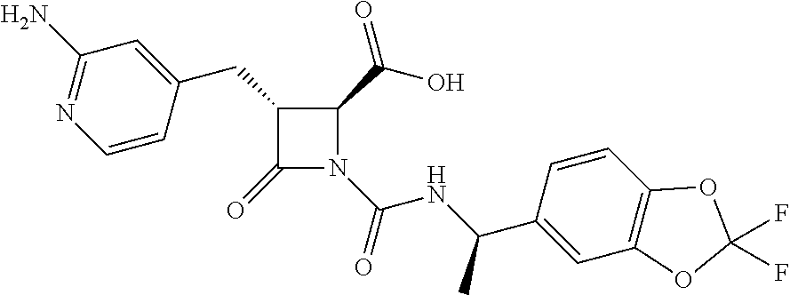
C1(CC2=CC(N)=NC=C2)C(=O)N(C(=O)NC(C2=CC3=C(C=C2)OC(F)(F)O3)C)C1C(=O)O
